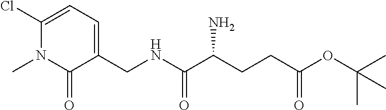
C1(Cl)=CC=C(CNC(C(CCC(OC(C)(C)C)=O)N)=O)C(=O)N1C
